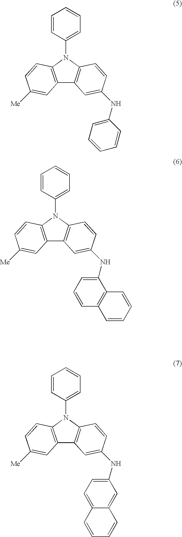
C1=CC(N2C3=C(C4=C2C=CC([Me])=C4)C=C(NC2=CC=CC=C2)C=C3)=CC=C1.C1=CC(N2C3=C(C4=C2C=CC([Me])=C4)C=C(NC2=CC=CC4=C2C=CC=C4)C=C3)=CC=C1.C1=CC(N2C3=C(C4=C2C=CC([Me])=C4)C=C(NC2=CC=C4C(=C2)C=CC=C4)C=C3)=CC=C1
